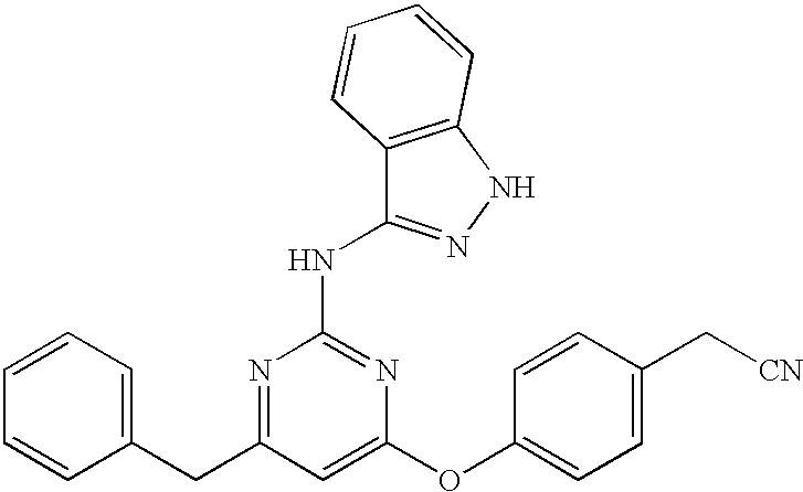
C1(CC2=NC(NC3=NNC4=C3C=CC=C4)=NC(OC3=CC=C(C[CN])C=C3)=C2)=CC=CC=C1
